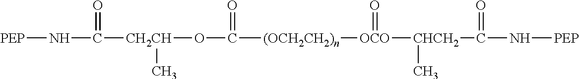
[PEP]NC([CH2CH](OC([(OCH2CH2)n][OCO]([CHCH2](C(N[PEP])=O)C)=O)=O)C)=O
